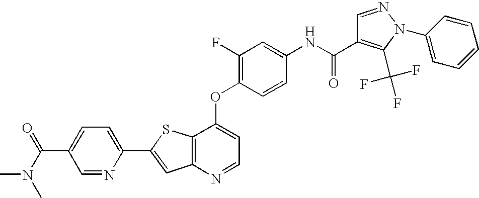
C12=C(SC(C3=CC=C(C(=O)N(C)C)C=N3)=C1)C(OC1=C(F)C=C(NC(=O)C3=C(C(F)(F)F)N(C4=CC=CC=C4)N=C3)C=C1)=CC=N2
